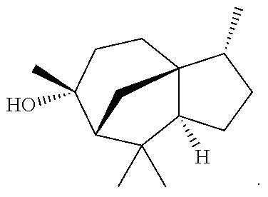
C12([H])C3(CCC(C)(O)C(C1(C)C)C3)C(C)CC2
